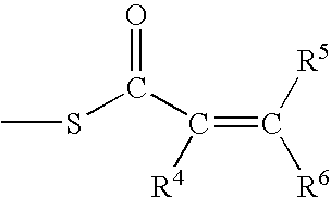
O=C(SC)C(=C([R5])[R6])[R4]
